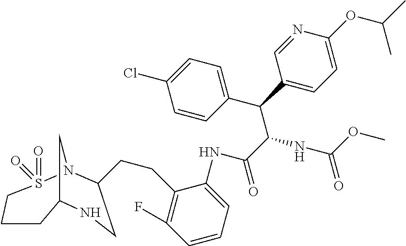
C(C(NC(OC)=O)C(C1=CC=C(Cl)C=C1)C1=CC=C(OC(C)C)N=C1)(=O)NC1=CC=CC(F)=C1CCC1N2S(=O)(=O)CCCC(C2)NC1
